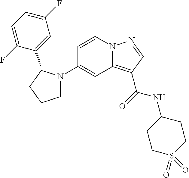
C1(N2CCCC2C2=CC(F)=CC=C2F)=CC2=C(C(=O)NC3CCS(=O)(=O)CC3)C=NN2C=C1
